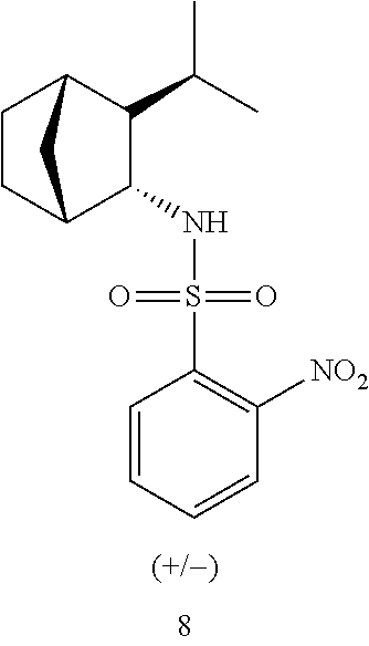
C1(C(C)C)C2CCC(C1NS(=O)(=O)C1=C([NO2])C=CC=C1)C2
